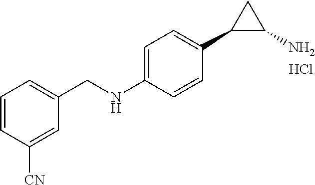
C1=C(NCC2=CC=CC([CN])=C2)C=CC(C2C(N)C2)=C1.Cl
